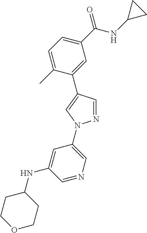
C1(C(NC2CC2)=O)=CC=C(C)C(C2=CN(C3=CN=CC(NC4CCOCC4)=C3)N=C2)=C1
